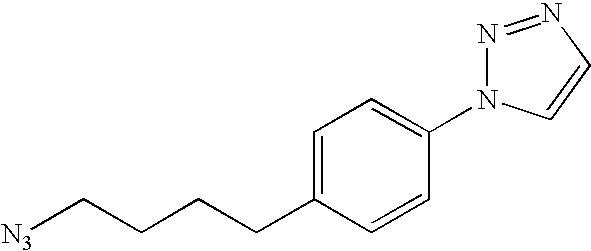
[N3]CCCCC1=CC=C(N2N=NC=C2)C=C1
